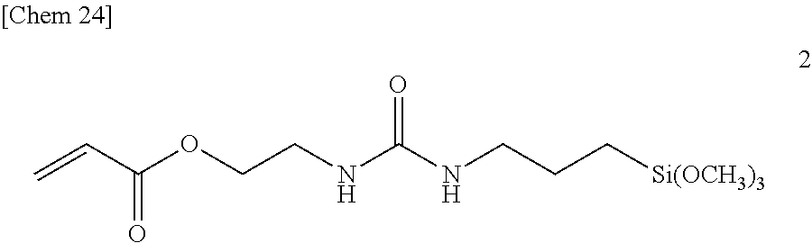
C=CC(OCCNC(NCCC[Si(OCH3)3])=O)=O
